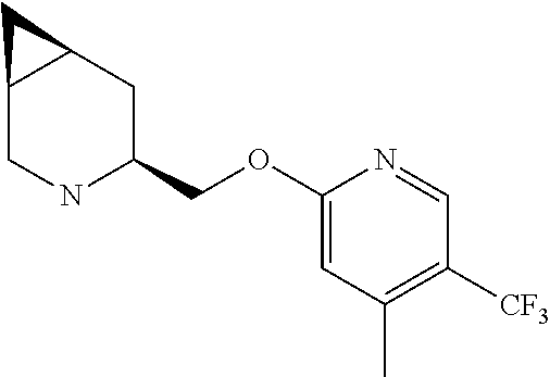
C12CNC(COC3=CC(C)=C([CF3])C=N3)CC1C2
